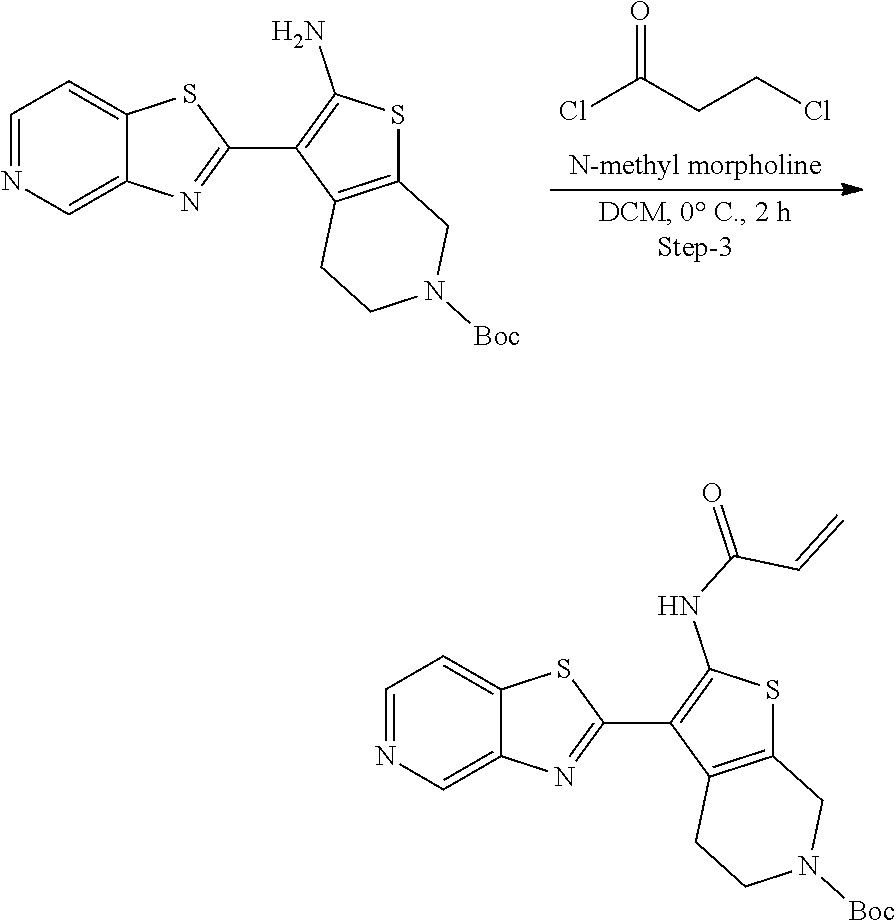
ClC(=O)CCCl.C1=NC=C2C(=C1)SC(C1=C(N)SC3=C1CCN([Boc])C3)=N2.C1=NC=C2C(=C1)SC(C1=C(NC(=O)C=C)SC3=C1CCN([Boc])C3)=N2
